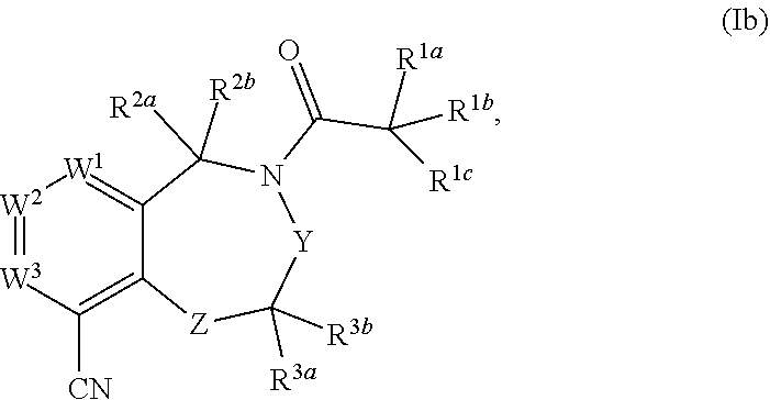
N1(C(C([R1a])([R1b])[R1c])=O)C([R2a])([R2b])C2=[W1][W2]=[W3]C([CN])=C2[Z]C([R3a])([R3b])[Y]1
